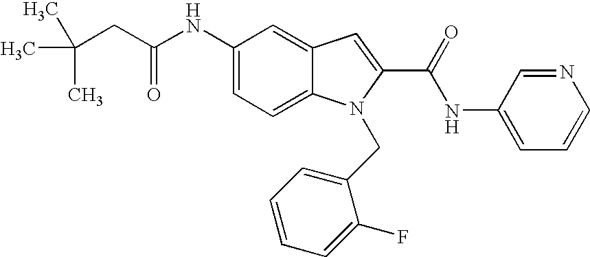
C1(NC(CC(C)(C)C)=O)=CC=C2C(=C1)C=C(C(=O)NC1=CC=CN=C1)N2CC1=CC=CC=C1F
